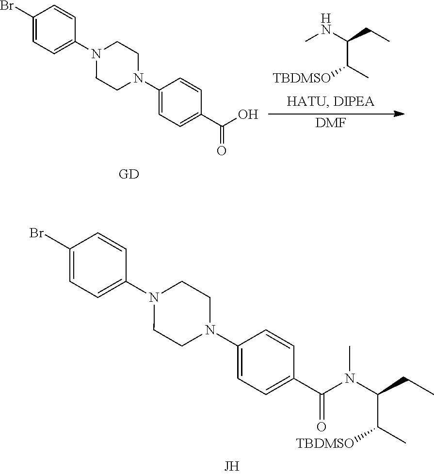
C1(Br)=CC=C(N2CCN(C3=CC=C(C(N(C(CC)C([TBDMSO])C)C)=O)C=C3)CC2)C=C1.C1(Br)=CC=C(N2CCN(C3=CC=C(C(O)=O)C=C3)CC2)C=C1.CNC(CC)C([TBDMSO])C.[DMF]
